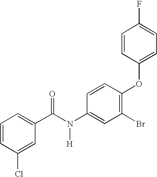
ClC1=CC(C(N(C2=CC(Br)=C(OC3=CC=C(F)C=C3)C=C2)[H])=O)=CC=C1
